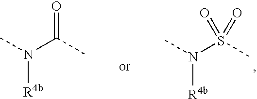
CN(C(C)=O)[R4b].CN(S(C)(=O)=O)[R4b]
